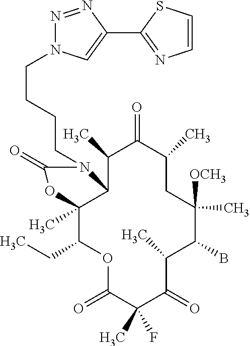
O1C(=O)C(C)(F)C(=O)C(C)C(B)C([OCH3])(C)CC(C)C(=O)C(C)C2C(C)(C1CC)OC(=O)N2CCCCN1N=NC(C2=NC=CS2)=C1
